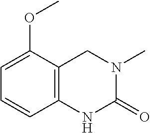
C1=CC2=C(C(OC)=C1)CN(C)C(=O)N2
